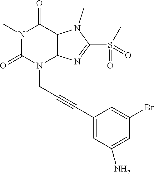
N1(C)C(=O)N(CC#CC2=CC(N)=CC(Br)=C2)C2=C(C1=O)N(C)C(S(C)(=O)=O)=N2
